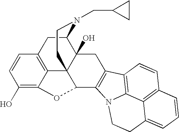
C1(O)=C2C3=C(C=C1)CC1C4(O)C3(CCN1CC1CC1)C(C1=C(C4)C3=C4N1CCC1=CC=CC(=C41)C=C3)O2
